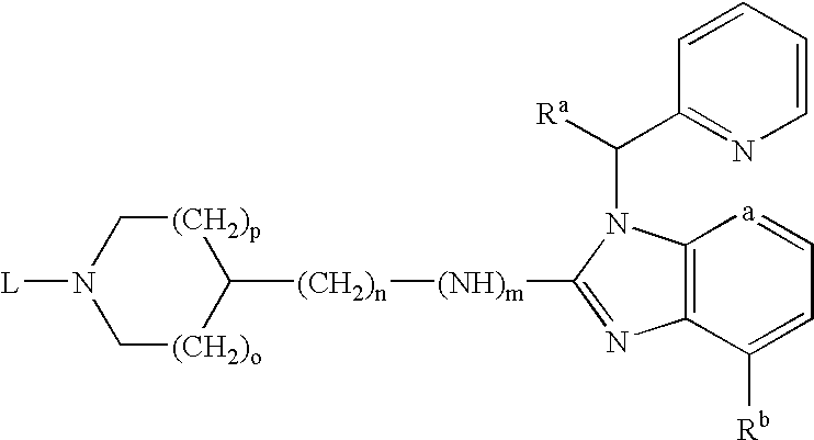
C1[(CH2)o]C([(CH2)n][(NH)m]C2=NC3=C(N2C([Ra])C2=NC=CC=C2)[a]=CC=C3[Rb])[(CH2)p]CN1[L]
